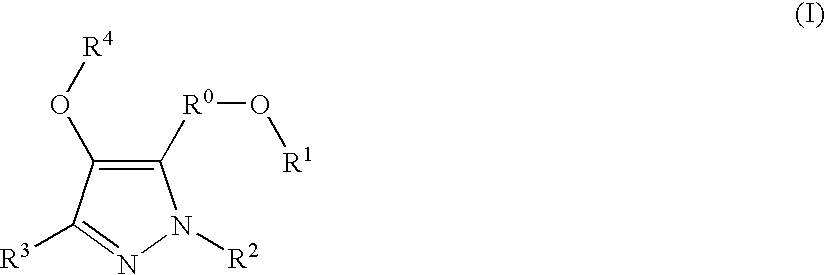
C1([R0]O[R1])=C(O[R4])C([R3])=NN1[R2]
